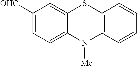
C1([OHC])=CC=C2C(=C1)SC1=C(N2[Me])C=CC=C1
